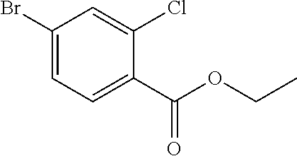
C1(Br)=CC=C(C(=O)OCC)C(Cl)=C1
